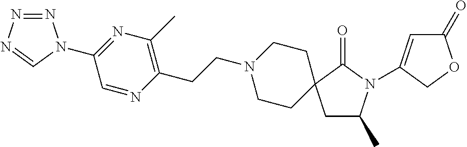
C1CC2(CCN1CCC1=C(C)N=C(N3N=NN=C3)C=N1)CC(C)N(C1=CC(=O)OC1)C2=O
